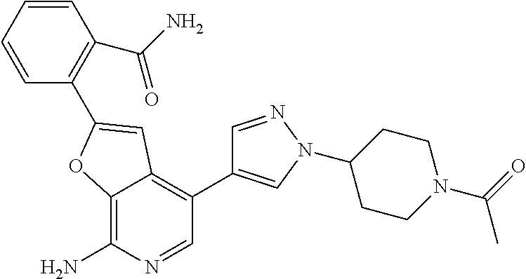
C12=C(N)N=CC(C3=CN(C4CCN(C(C)=O)CC4)N=C3)=C1C=C(C1=C(C(N)=O)C=CC=C1)O2
